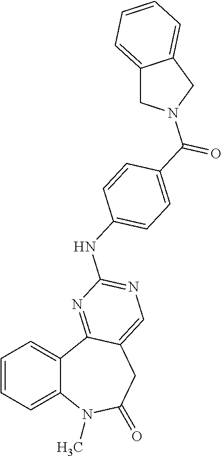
C1=CC=C2C(=C1)C1=NC(NC3=CC=C(C(=O)N4CC5=CC=CC=C5C4)C=C3)=NC=C1CC(=O)N2C
